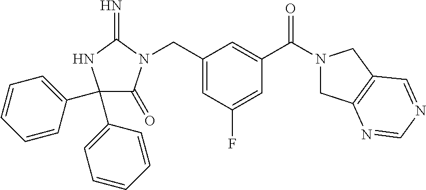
C1(C2=CC=CC=C2)(C2=CC=CC=C2)C(=O)N(CC2=CC(F)=CC(C(=O)N3CC4=C(C3)C=NC=N4)=C2)C(=N)N1
